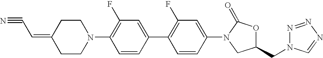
C1CN(C2=C(F)C=C(C3=C(F)C=C(N4C(=O)OC(CN5N=NN=C5)C4)C=C3)C=C2)CCC1=CC#N
